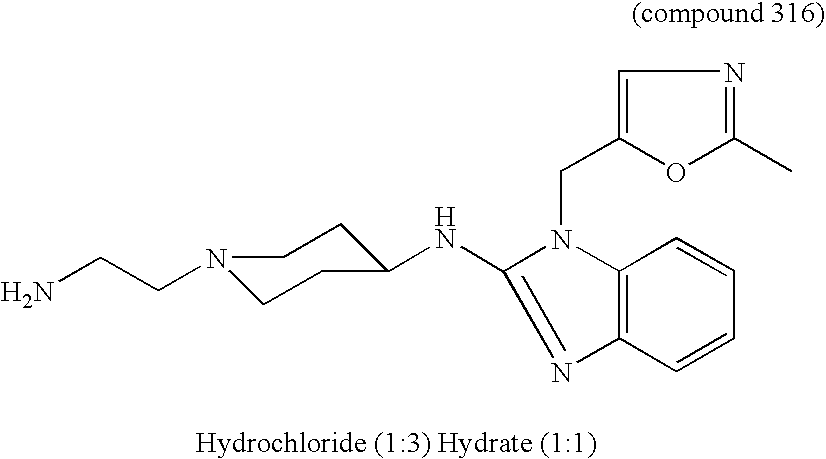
NCCN1CCC(NC2=NC3=C(N2CC2=CN=C(C)O2)C=CC=C3)CC1
